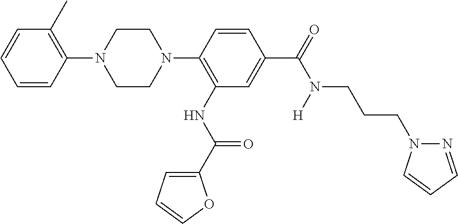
C1=CC=CC(N2CCN(C3=C(NC(=O)C4=CC=CO4)C=C(C(N(CCCN4N=CC=C4)[H])=O)C=C3)CC2)=C1C
